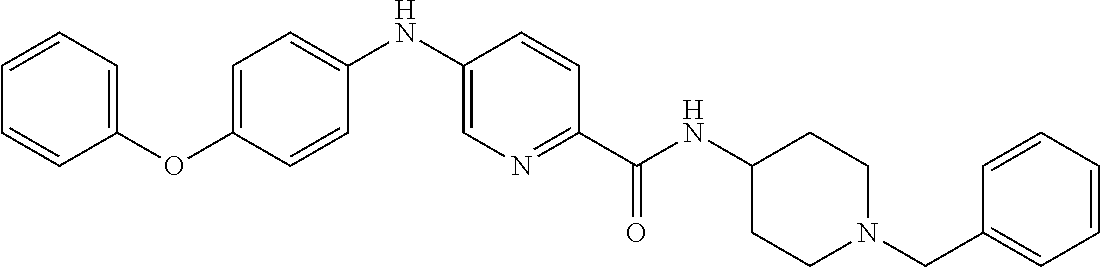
N(C(C1=NC=C(NC2=CC=C(OC3=CC=CC=C3)C=C2)C=C1)=O)C1CCN(CC2=CC=CC=C2)CC1
